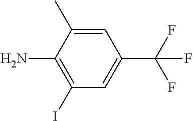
C1=C(C)C(N)=C(I)C=C1C(F)(F)F
